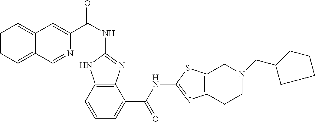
C1(NC(C2=CC3=CC=CC=C3C=N2)=O)=NC2=C(N1)C=CC=C2C(NC1=NC2=C(S1)CN(CC1CCCC1)CC2)=O
